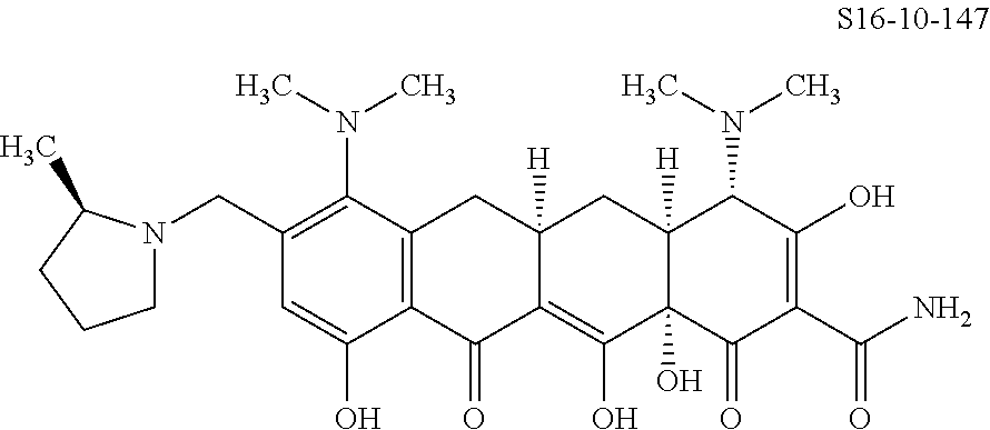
C1(CN2CCCC2C)=C(N(C)C)C2=C(C(O)=C1)C(=O)C1=C(O)C3(O)C([H])(CC1([H])C2)C(N(C)C)C(O)=C(C(N)=O)C3=O
